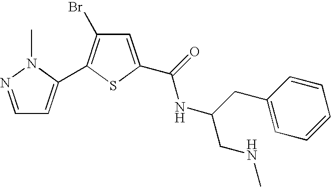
C1=NN(C)C(C2=C(Br)C=C(C(=O)NC(CC3=CC=CC=C3)CNC)S2)=C1
